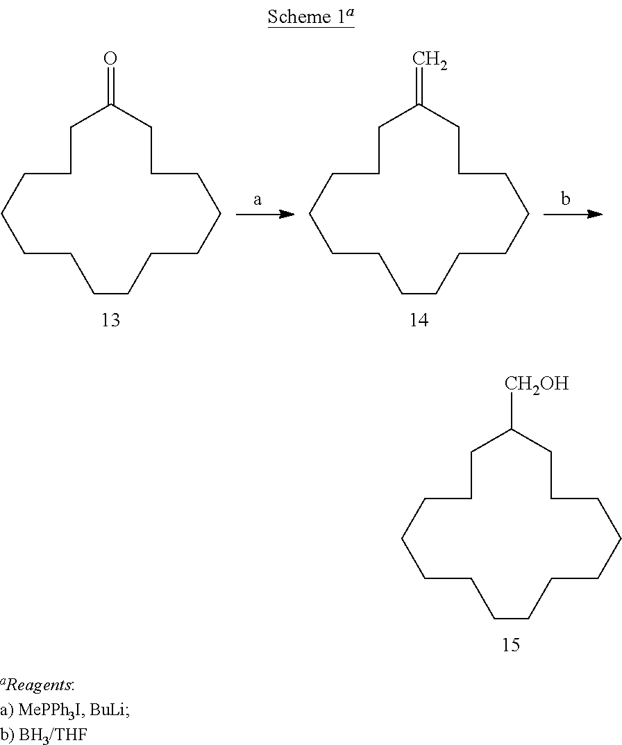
C1C(=O)CCCCCCCCCCCCC1.C1C(=C)CCCCCCCCCCCCC1.C1C([CH2OH])CCCCCCCCCCCCC1
